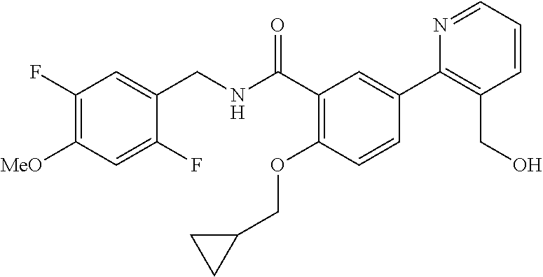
C1(F)=CC([MeO])=C(F)C=C1CNC(C1=C(OCC2CC2)C=CC(C2=C(CO)C=CC=N2)=C1)=O
